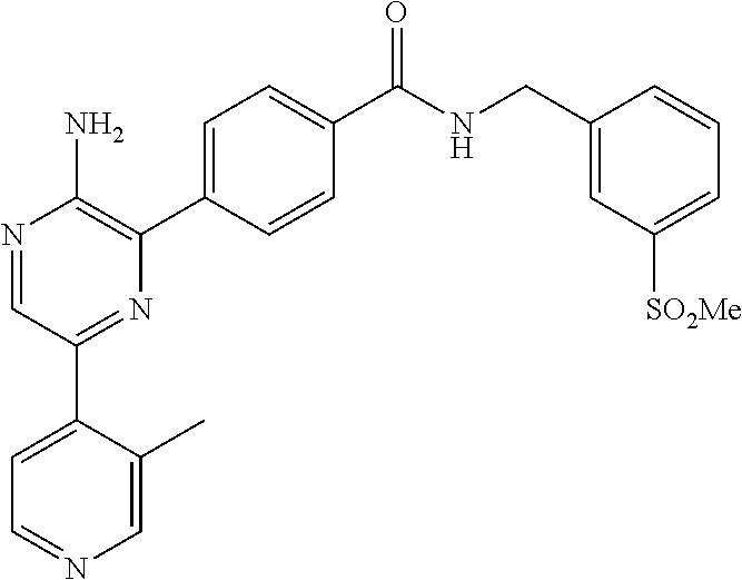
N1=CC(C2=CC=NC=C2C)=NC(C2=CC=C(C(NCC3=CC([SO2Me])=CC=C3)=O)C=C2)=C1N
